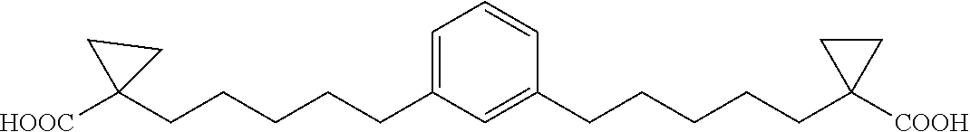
C(CCCCC1=CC=CC(CCCCCC2([COOH])CC2)=C1)C1([HOOC])CC1
